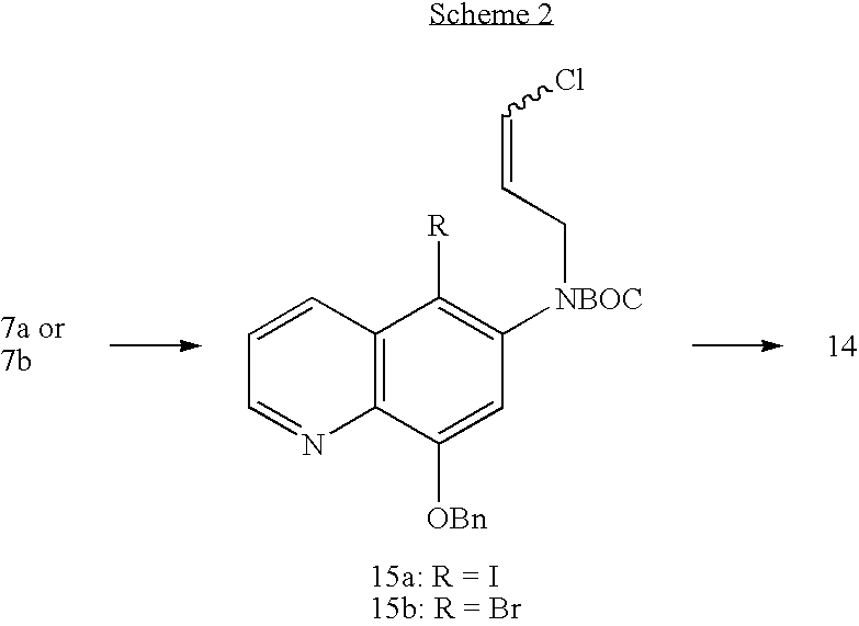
C12=C(C([OBn])=CC([NBOC]CC=CCl)=C1[R])N=CC=C2
